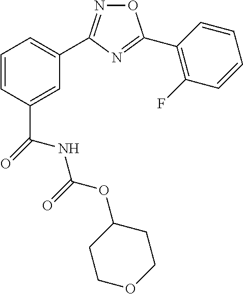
C1=C(C(NC(OC2CCOCC2)=O)=O)C=CC=C1C1=NOC(C2=C(F)C=CC=C2)=N1
